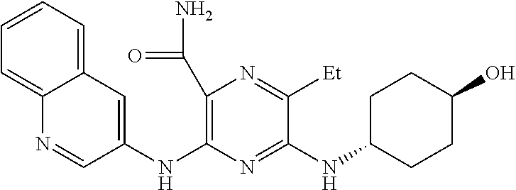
N(C1=NC(NC2=CC3=CC=CC=C3N=C2)=C(C(N)=O)N=C1[Et])C1CCC(O)CC1
